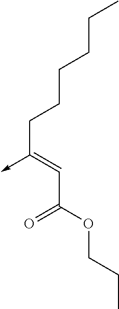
C(C(OCCC)=O)=C(CCCCCC)->C
